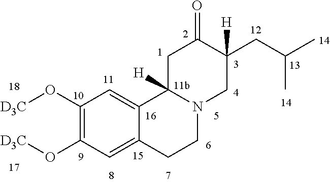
C1(O[D3C])=C(O[D3C])C=C2C(=C1)C1([H])N(CC2)CC([H])(CC(C)C)C(=O)C1
